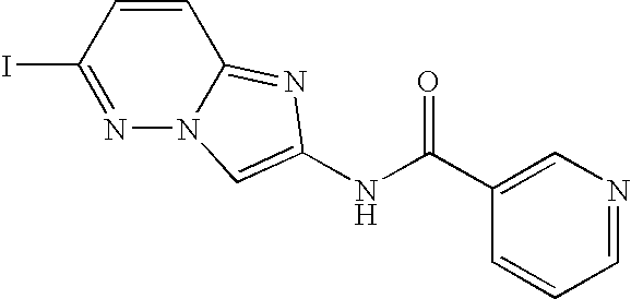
N1=C(I)C=CC2=NC(NC(C3=CN=CC=C3)=O)=CN12
